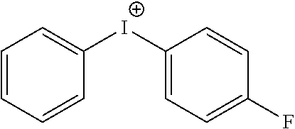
C1=CC=CC([I+]C2=CC=C(F)C=C2)=C1
